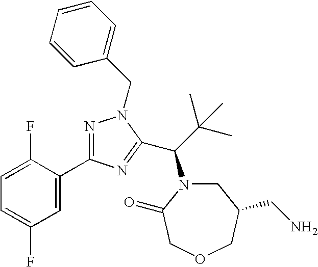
C1=C(F)C(C2=NN(CC3=CC=CC=C3)C(C(C(C)(C)C)N3CC(CN)COCC3=O)=N2)=CC(F)=C1
